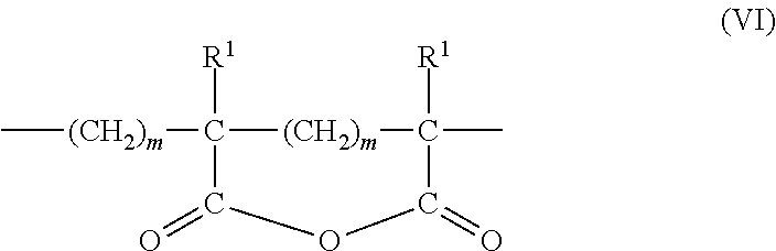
C[(CH2)m]C1([R1])C(=O)OC(=O)C(C)([R1])[(CH2)m]1
